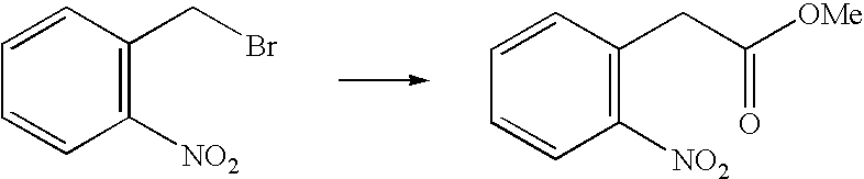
C1=CC=CC([NO2])=C1CBr.C1=CC=CC([NO2])=C1CC([OMe])=O
